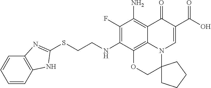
C1(F)=C(NCCSC2=NC3=C(C=CC=C3)N2)C2=C3C(=C1N)C(=O)C(C(=O)O)=CN3C1(CO2)CCCC1
